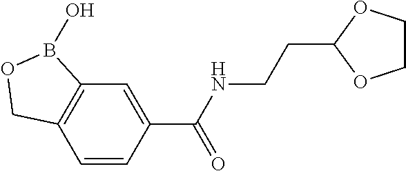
C12=C(C=CC(C(NCCC3OCCO3)=O)=C1)COB2O
